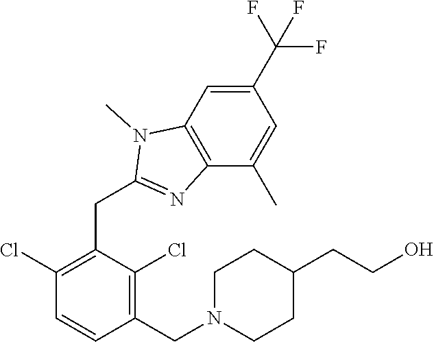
C1(Cl)=C(CC2=NC3=C(C=C(C(F)(F)F)C=C3C)N2C)C(Cl)=C(CN2CCC(CCO)CC2)C=C1
